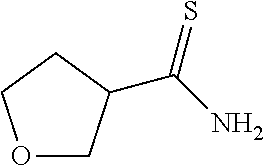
O1CC(C(N)=S)CC1
